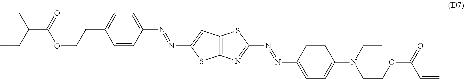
CCC(C(=O)OCCC1=CC=C(N=NC2=CC3=C(S2)N=C(N=NC2=CC=C(N(CCOC(C=C)=O)CC)C=C2)S3)C=C1)C
